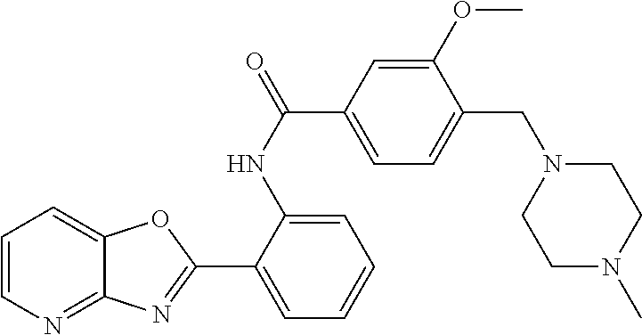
C1=CN=C2C(=C1)OC(C1=CC=CC=C1NC(=O)C1=CC=C(CN3CCN(C)CC3)C(OC)=C1)=N2
